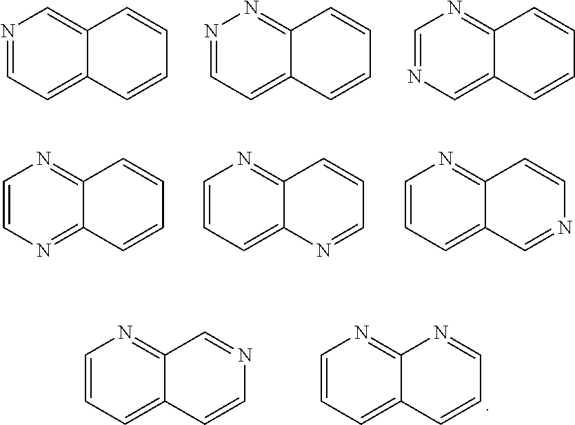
N1=CC=C2C(=C1)C=CC=C2.N1=CC=C2C(=N1)C=CC=C2.C1=NC=C2C(=N1)C=CC=C2.C1=CN=C2C(=N1)C=CC=C2.C1=CC=C2C(=N1)C=CC=N2.C1=CC=C2C(=N1)C=CN=C2.C1=CC=C2C(=N1)C=NC=C2.C1=CC=C2C(=N1)N=CC=C2
